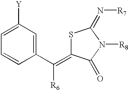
S1C(=C(C2=CC([Y])=CC=C2)[R6])C(=O)N([R8])C1=N[R7]
